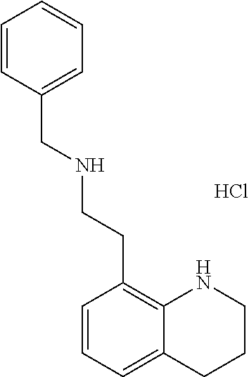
C1=CC=C2C(=C1CCNCC1=CC=CC=C1)NCCC2.Cl
